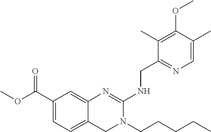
C1(C(OC)=O)=CC=C2C(=C1)N=C(NCC1=NC=C(C)C(OC)=C1C)N(CCCCC)C2
